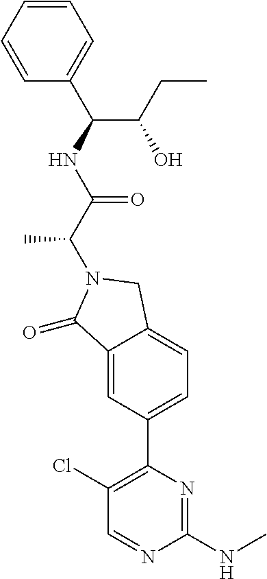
C1(=O)C2=CC(C3=C(Cl)C=NC(NC)=N3)=CC=C2CN1C(C(NC(C1=CC=CC=C1)C(CC)O)=O)C
